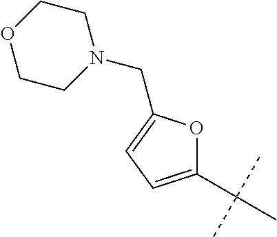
C1(C(C)(C)C)=CC=C(CN2CCOCC2)O1
